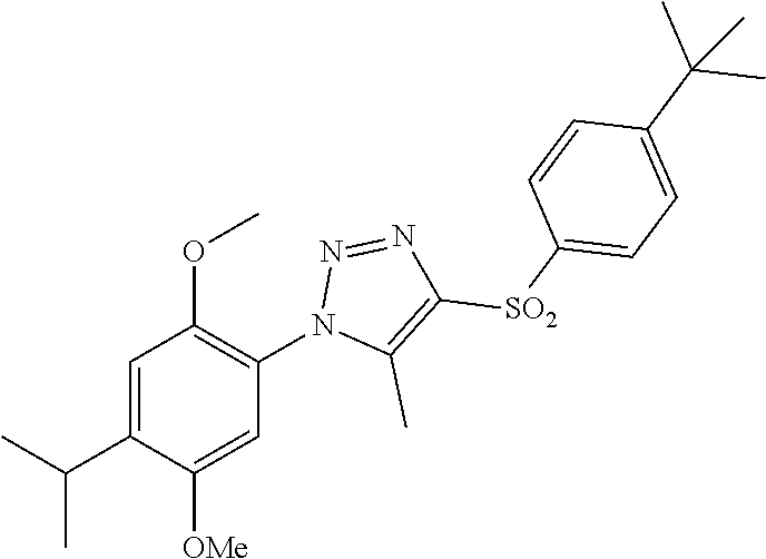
C1=C(C(C)C)C([OMe])=CC(N2C(C)=C([SO2]C3=CC=C(C(C)(C)C)C=C3)N=N2)=C1OC
